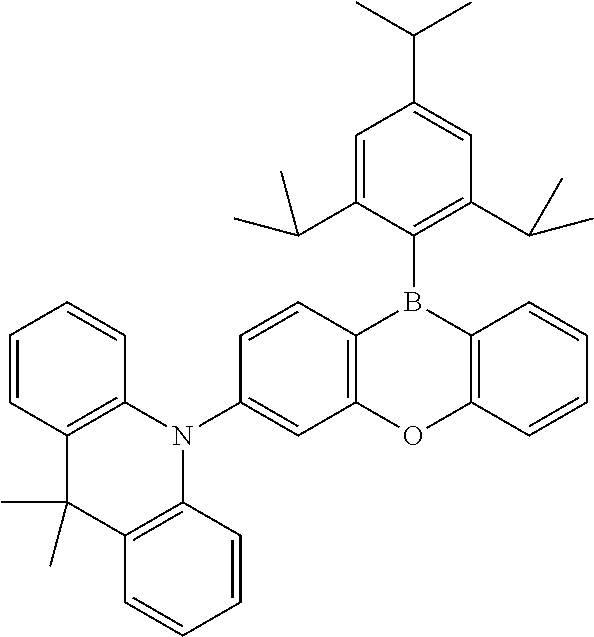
C1=CC2=C(C=C1)N(C1=CC3=C(C=C1)B(C1=C(C(C)C)C=C(C(C)C)C=C1C(C)C)C1=C(O3)C=CC=C1)C1=C(C2(C)C)C=CC=C1
